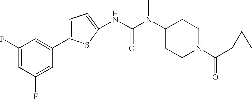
C1=C(C2=CC(F)=CC(F)=C2)SC(NC(N(C2CCN(C(C3CC3)=O)CC2)C)=O)=C1
